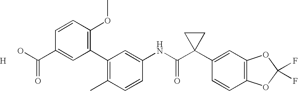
C1(C2=C(OC)C=CC(C(O)=O)=C2)=C(C)C=CC(NC(C2(C3=CC4=C(C=C3)OC(F)(F)O4)CC2)=O)=C1.[H]
